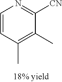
C1=CC(C)=C(C)C([CN])=N1
